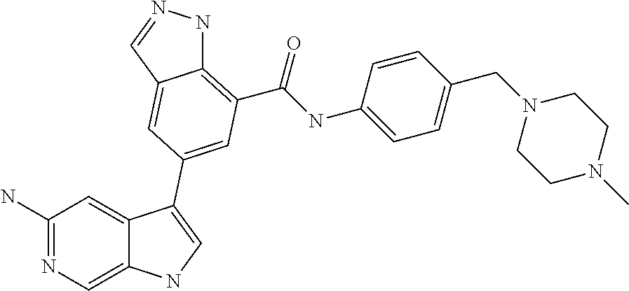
C1(N)=NC=C2C(=C1)C(C1=CC(C(=O)NC3=CC=C(CN4CCN(C)CC4)C=C3)=C3NN=CC3=C1)=CN2
